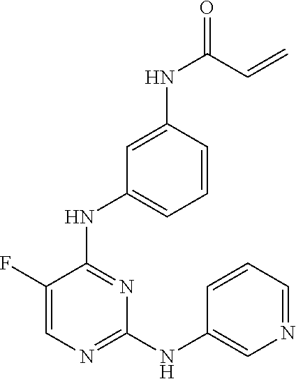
C1=C(F)C(NC2=CC=CC(NC(=O)C=C)=C2)=NC(NC2=CN=CC=C2)=N1
